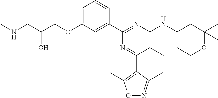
C1=C(OCC(CNC)O)C=C(C2=NC(NC3CCOC(C)(C)C3)=C(C)C(C3=C(C)ON=C3C)=N2)C=C1
